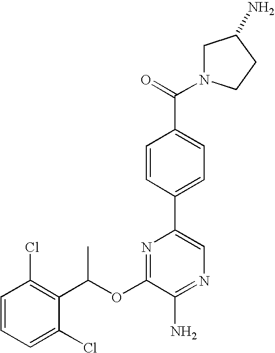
C1=CC(Cl)=C(C(OC2=NC(C3=CC=C(C(=O)N4CC(N)CC4)C=C3)=CN=C2N)C)C(Cl)=C1
